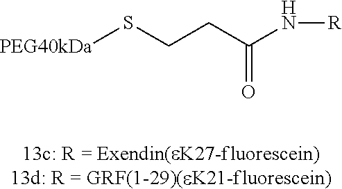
N(C(CCS[PEG40kDa])=O)[R]
